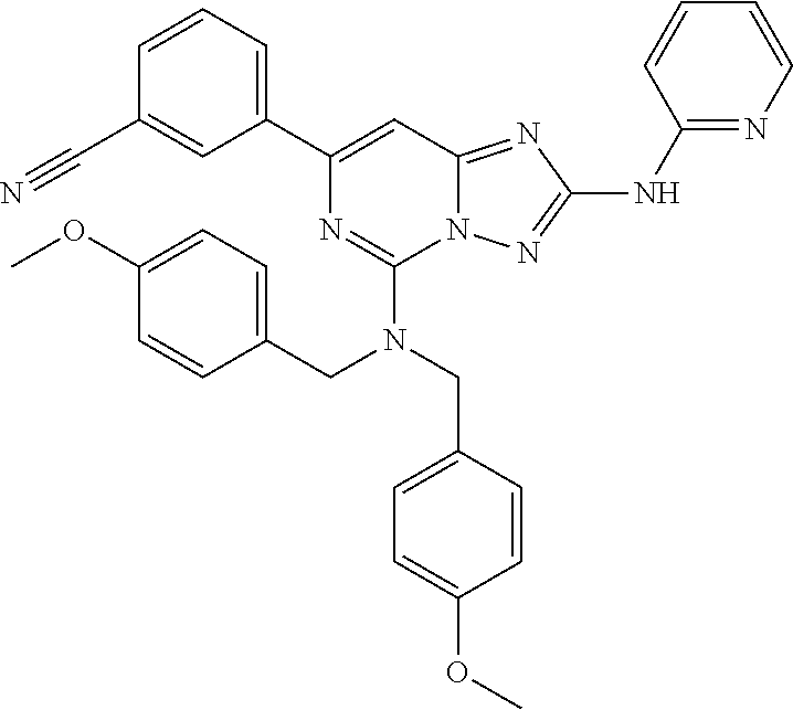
C1=CC=C(C2=CC3=NC(NC4=NC=CC=C4)=NN3C(N(CC3=CC=C(OC)C=C3)CC3=CC=C(OC)C=C3)=N2)C=C1C#N
